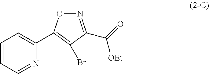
N1=C(C(=O)[OEt])C(Br)=C(C2=CC=CC=N2)O1
